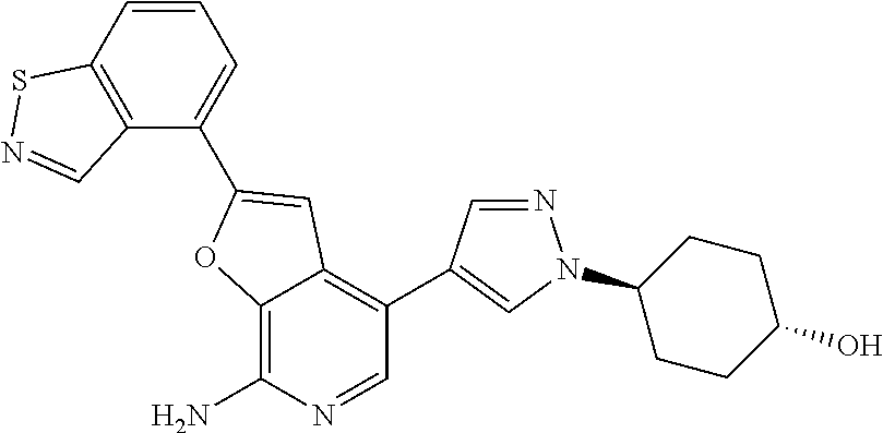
C12=C(N)N=CC(C3=CN(C4CCC(O)CC4)N=C3)=C1C=C(C1=CC=CC3=C1C=NS3)O2
